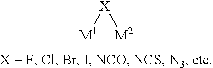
[X]([M1])[M2]
